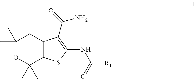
C1(C)(C)OC(C)(C)C2=C(C1)C(C(=O)N)=C(NC([R1])=O)S2
